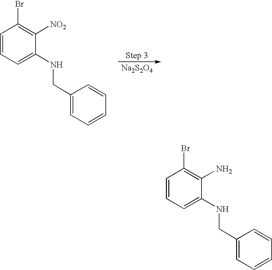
[Na2S2O4].C1=CC=C(NCC2=CC=CC=C2)C([NO2])=C1Br.C1=CC=C(NCC2=CC=CC=C2)C(N)=C1Br
